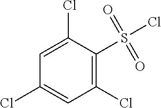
C1(Cl)=CC(Cl)=CC(Cl)=C1S(Cl)(=O)=O
